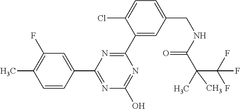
C1(F)=C(C)C=CC(C2=NC(O)=NC(C3=CC(CNC(C(C(F)(F)F)(C)C)=O)=CC=C3Cl)=N2)=C1
